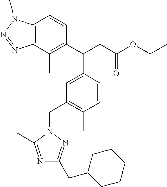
CC1=C(C(CC(OCC)=O)C2=CC(CN3C(C)=NC(CC4CCCCC4)=N3)=C(C)C=C2)C=CC2=C1N=NN2C
